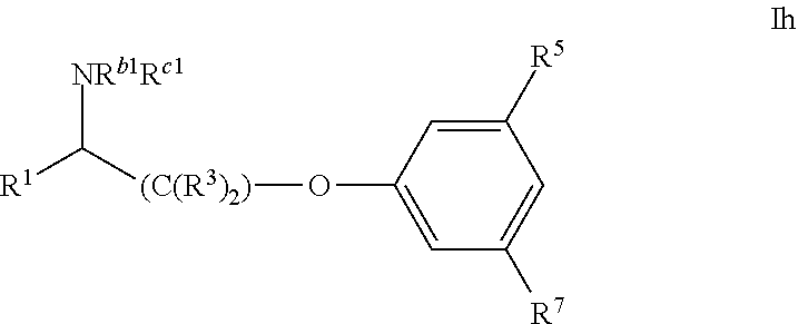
[(C(R3)2)](C([R1])[NRb1Rc1])OC1=CC([R7])=CC([R5])=C1
